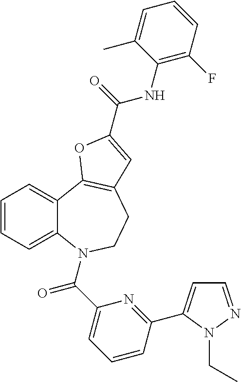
C1=CC=C2C(=C1)C1=C(CCN2C(C2=CC=CC(C3=CC=NN3CC)=N2)=O)C=C(C(=O)NC2=C(F)C=CC=C2C)O1
